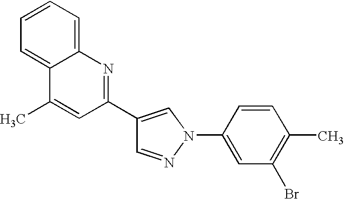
C1=NN(C2=CC(Br)=C(C)C=C2)C=C1C1=NC2=CC=CC=C2C(C)=C1
